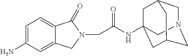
C1N2CC3CC(NC(CN4C(=O)C5=CC=C(N)C=C5C4)=O)(CC1C3)C2
